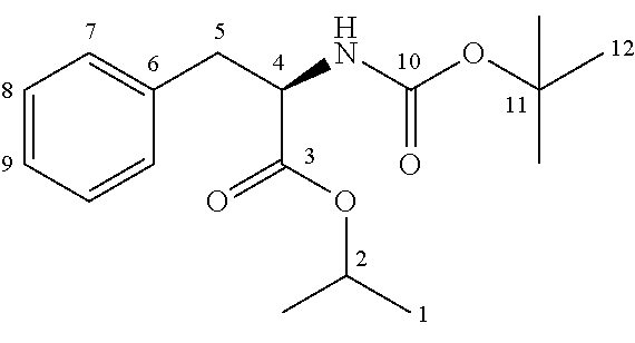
C1(CC(NC(OC(C)(C)C)=O)C(OC(C)C)=O)=CC=CC=C1
